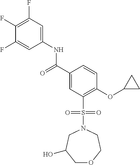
C1(F)=C(F)C=C(NC(C2=CC(S(N3CC(O)COCC3)(=O)=O)=C(OC3CC3)C=C2)=O)C=C1F
